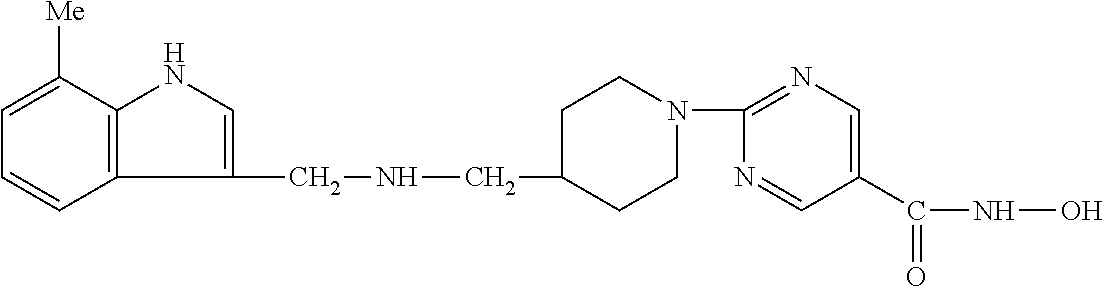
C1(CNCC2CCN(C3=NC=C(C(NO)=O)C=N3)CC2)=CNC2=C1C=CC=C2[Me]
